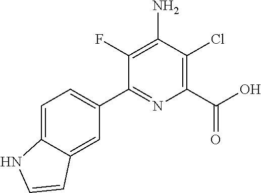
C1(F)=C(N)C(Cl)=C(C(O)=O)N=C1C1=CC=C2C(=C1)C=CN2
